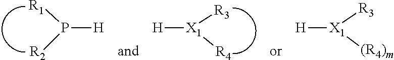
P([H])([R1])[R2].[X1]([H])([R3])[R4].[X1]([H])([R3])[(R4)m]
